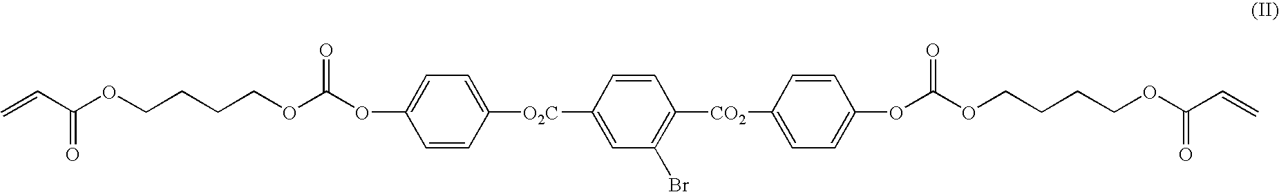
C=CC(OCCCCOC(OC1=CC=C([O2C]C2=CC(Br)=C([CO2]C3=CC=C(OC(OCCCCOC(C=C)=O)=O)C=C3)C=C2)C=C1)=O)=O
